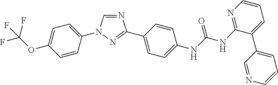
C1=CC(N2C=NC(C3=CC=C(NC(NC4=NC=CC=C4C4=CC=CN=C4)=O)C=C3)=N2)=CC=C1OC(F)(F)F
